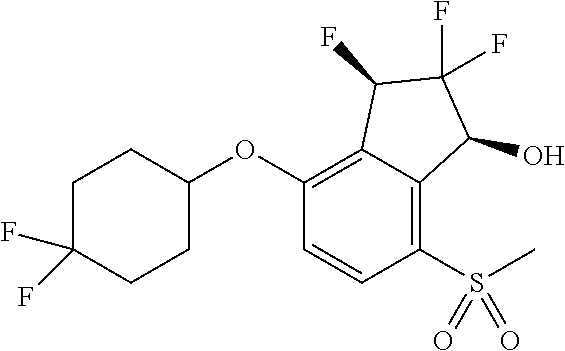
C1(OC2CCC(F)(F)CC2)=C2C(=C(S(=O)(=O)C)C=C1)C(O)C(F)(F)C2F
